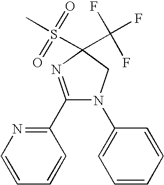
C1(C2=NC=CC=C2)=NC(S(C)(=O)=O)(C(F)(F)F)CN1C1=CC=CC=C1
